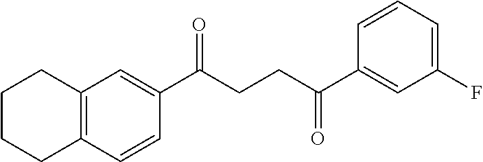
C1(C(CCC(C2=CC(F)=CC=C2)=O)=O)=CC2=C(C=C1)CCCC2
